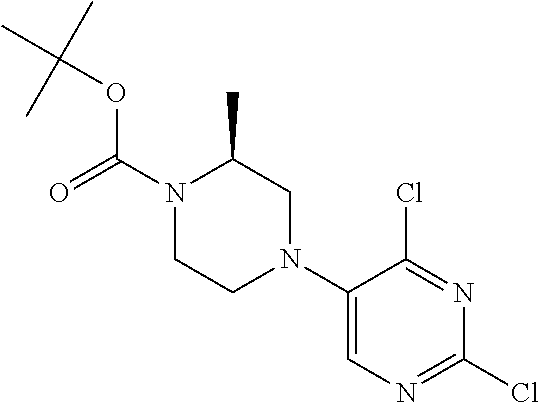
N1(C(=O)OC(C)(C)C)CCN(C2=CN=C(Cl)N=C2Cl)CC1C
